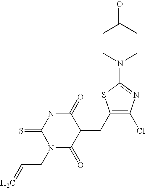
C1CN(C2=NC(Cl)=C(C=C3C(=O)NC(=S)N(CC=C)C3=O)S2)CCC1=O
